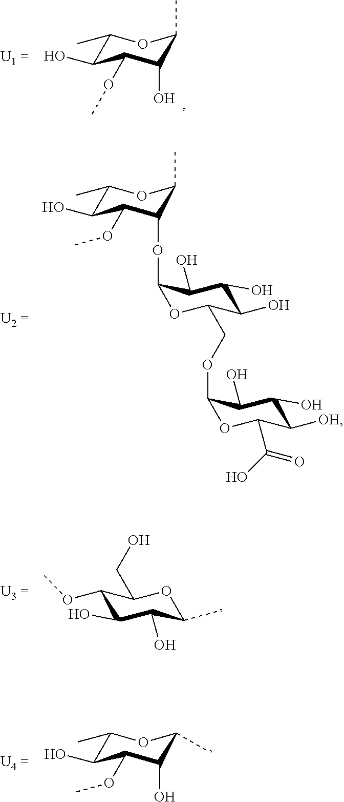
C1(C)C(O)C(OC)C(O)C(C)O1.C1(C)C(O)C(OC)C(OC2OC(COC3OC(C(O)=O)C([OH])C(O)C3O)C(O)C(O)C2O)C(C)O1.C1(C)C(O)C(OC)C(O)C(C)O1.C1(OC)C(O)C(O)C(C)OC1CO
